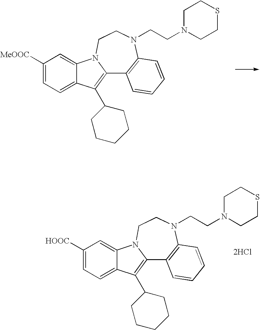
C1([MeOOC])=CC=C2C(=C1)N1C(=C2C2CCCCC2)C2=C(N(CCN3CCSCC3)CC1)C=CC=C2.C1([HOOC])=CC=C2C(=C1)N1C(=C2C2CCCCC2)C2=C(N(CCN3CCSCC3)CC1)C=CC=C2.[2HCl]
